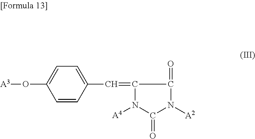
C1=CC(O[A3])=CC=C1C=C1C(=O)N([A2])C(=O)N1[A4]
